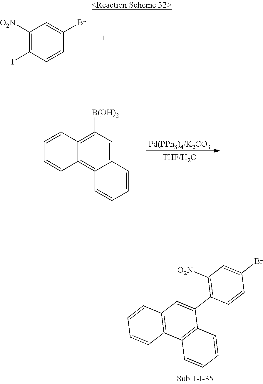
C12=C(C3=C(C(C4=C([O2N])C=C(Br)C=C4)=C1)C=CC=C3)C=CC=C2.C1([O2N])=C(I)C=CC(Br)=C1.C12=C([B(OH)2])C=C3C(=C1C=CC=C2)C=CC=C3
